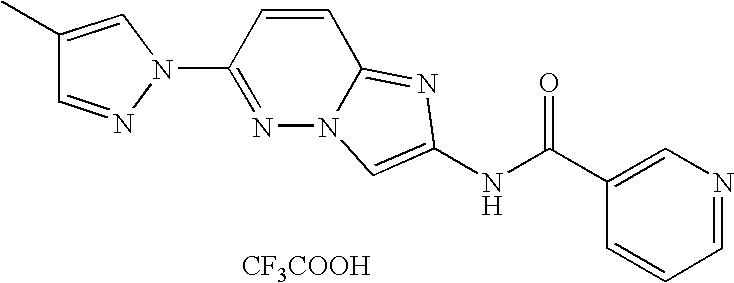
[CF3COOH].C1=CC=NC=C1C(NC1=CN2N=C(N3C=C(C)C=N3)C=CC2=N1)=O
